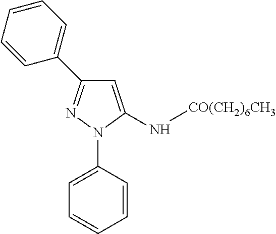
C1=C(NC[CO(CH2)6CH3])N(C2=CC=CC=C2)N=C1C1=CC=CC=C1
